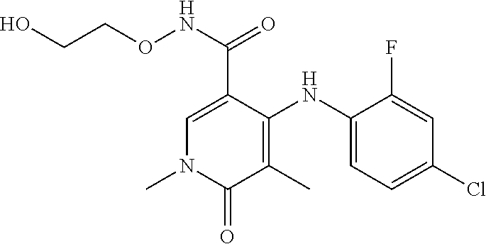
C1=C(C(NOCCO)=O)C(NC2=CC=C(Cl)C=C2F)=C(C)C(=O)N1C
